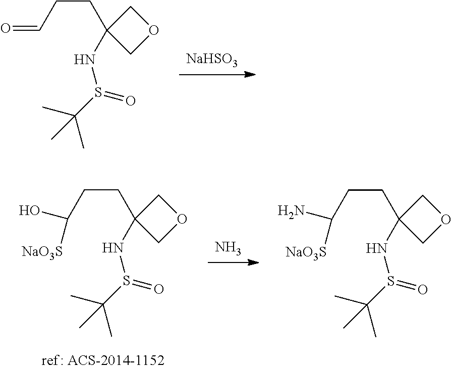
[NaHSO3].C(CC=O)C1(NS(C(C)(C)C)=O)COC1.C(CC([NaO3S])O)C1(NS(C(C)(C)C)=O)COC1.N.C(CC([NaO3S])N)C1(NS(C(C)(C)C)=O)COC1
